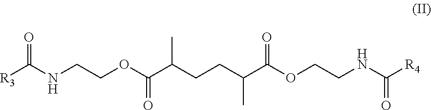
[R3]C(NCCOC(C(CCC(C(OCCNC([R4])=O)=O)C)C)=O)=O
